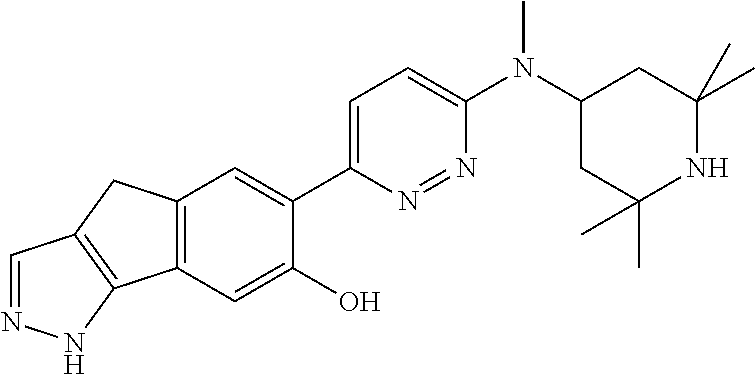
C12=C(C=C(O)C(C3=CC=C(N(C4CC(C)(C)NC(C)(C)C4)C)N=N3)=C1)C1=C(C2)C=NN1
